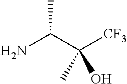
NC(C([CF3])(O)C)C
